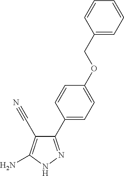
C1(C2=CC=C(OCC3=CC=CC=C3)C=C2)=NNC(N)=C1C#N
